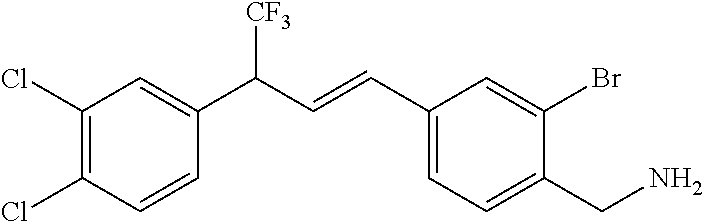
C1=CC(C(C=CC2=CC=C(CN)C(Br)=C2)[CF3])=CC(Cl)=C1Cl
